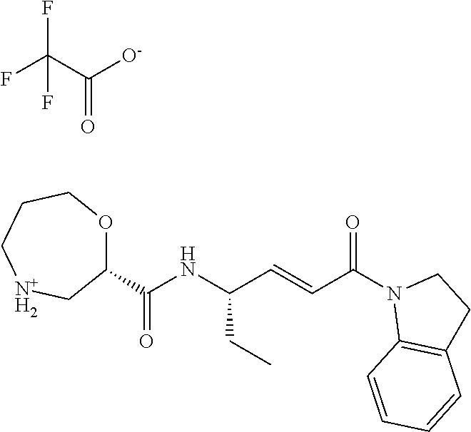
C1(C(NC(C=CC(N2C3=C(CC2)C=CC=C3)=O)CC)=O)OCCC[N+H2]C1.FC(C([O-])=O)(F)F
